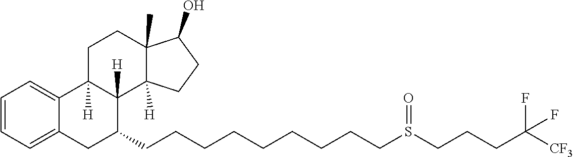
C1=CC=C2C(=C1)C1([H])C([H])(C(CCCCCCCCCS(CCCC([CF3])(F)F)=O)C2)C2([H])C(C)(CC1)C(O)CC2
